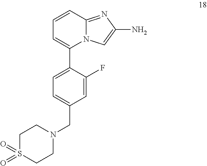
C1=CC2=NC(N)=CN2C(C2=CC=C(CN3CCS(=O)(=O)CC3)C=C2F)=C1
